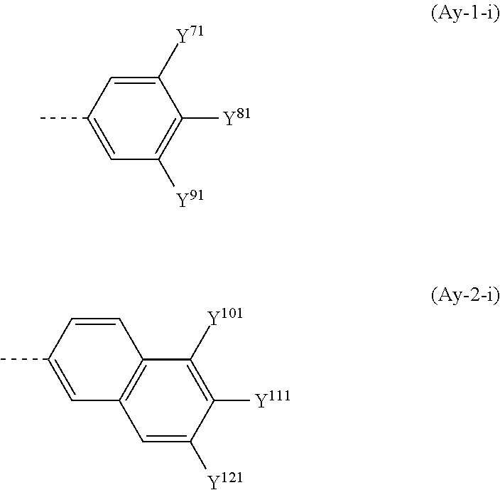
C1(C)=CC([Y91])=C([Y81])C([Y71])=C1.C12=C(C([Y101])=C([Y111])C([Y121])=C1)C=CC(C)=C2
